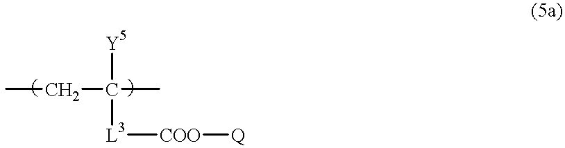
CCC(C)([Y5])[L3][COO][Q]
